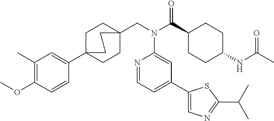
C1(C)=C(OC)C=CC(C23CCC(CN(C(C4CCC(NC(C)=O)CC4)=O)C4=CC(C5=CN=C(C(C)C)S5)=CC=N4)(CC2)CC3)=C1
